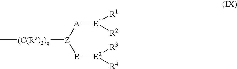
B([E2]([R3])[R4])[Z]([A][E1]([R2])[R1])[(C(Rb)2)q]C
